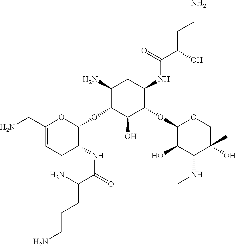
C1(N)C(OC2OC(CN)=CCC2NC(C(CCCN)N)=O)C(O)C(OC2C(O)C(NC)C(C)(O)CO2)C(NC(C(O)CCN)=O)C1
